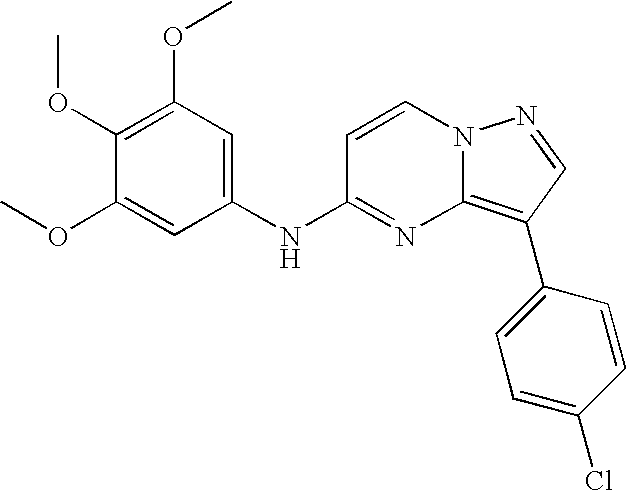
C1(OC)=C(OC)C=C(NC2=NC3=C(C4=CC=C(Cl)C=C4)C=NN3C=C2)C=C1OC
